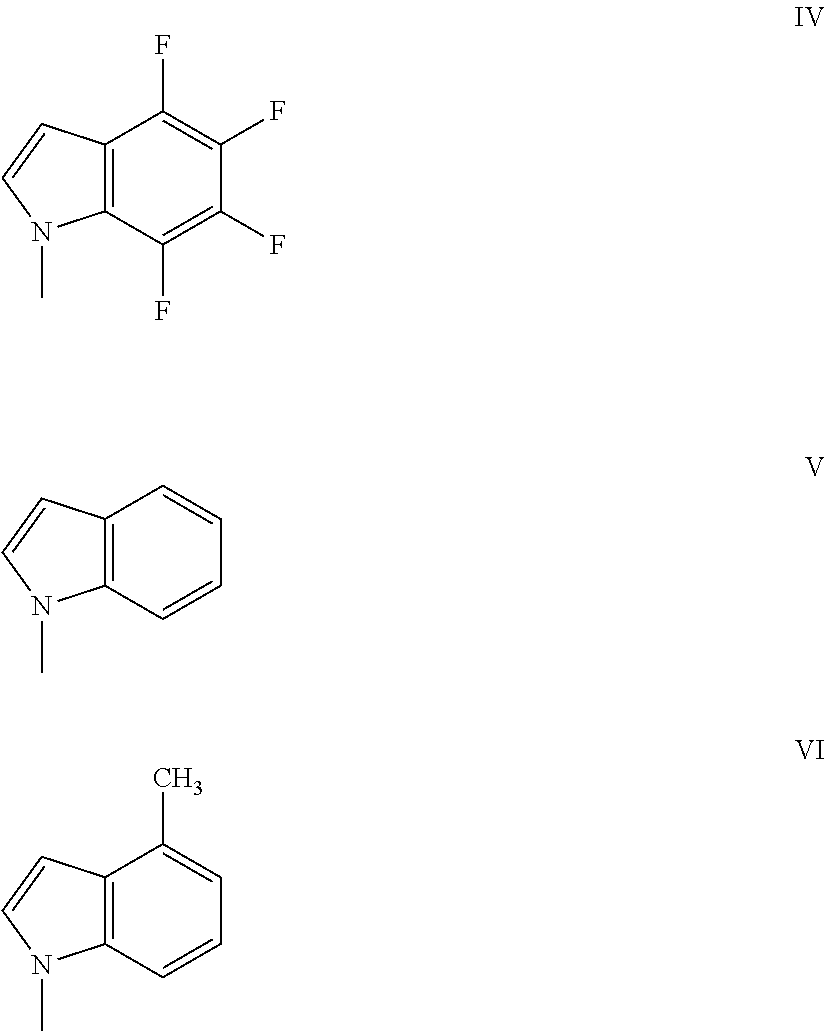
C12=C(C(F)=C(F)C(F)=C1F)N(C)C=C2.C12=C(C=CC=C1)N(C)C=C2.C12=C(C=CC=C1C)N(C)C=C2
